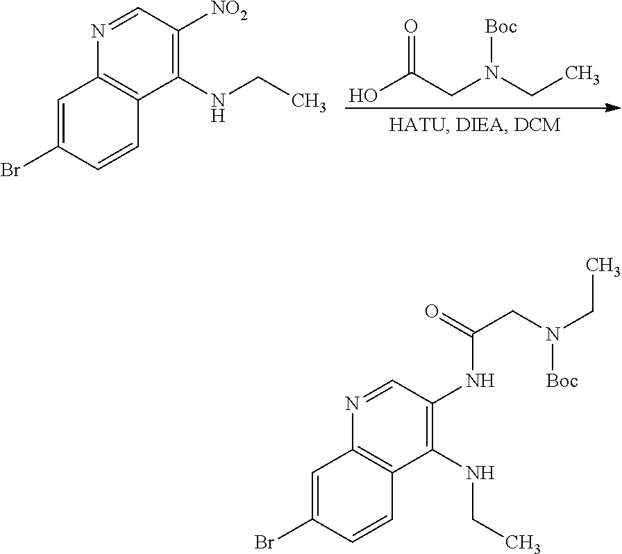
C1(NCC)=C(NC(CN(CC)[Boc])=O)C=NC2=C1C=CC(Br)=C2.C1(NCC)=C([NO2])C=NC2=C1C=CC(Br)=C2.OC(CN(CC)[Boc])=O
